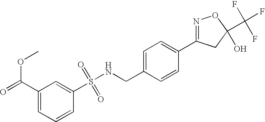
S(NCC1=CC=C(C2=NOC(C(F)(F)F)(O)C2)C=C1)(=O)(=O)C1=CC(C(=O)OC)=CC=C1
